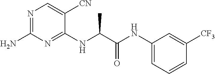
N1=C(N)N=C(NC(C(NC2=CC=CC([CF3])=C2)=O)C)C([CN])=C1
